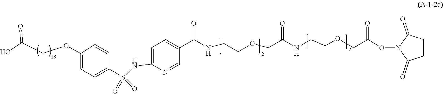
C1=C(S(NC2=CC=C(C(NCCOCC(=O)NCCOCC(=O)ON3C(=O)CCC3=O)=O)C=N2)(=O)=O)C=CC(OCC(=O)O)=C1
